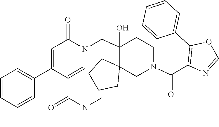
C1(C2=CC=CC=C2)=CC(=O)N(CC2(O)C3(CCCC3)CN(C(C3=C(C4=CC=CC=C4)OC=N3)=O)CC2)C=C1C(N(C)C)=O
